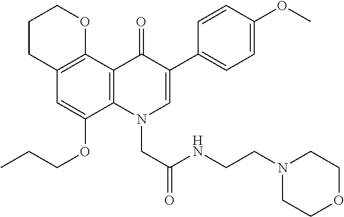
C12=C(C3=C(C(OCCC)=C1)N(CC(NCCN1CCOCC1)=O)C=C(C1=CC=C(OC)C=C1)C3=O)OCCC2
